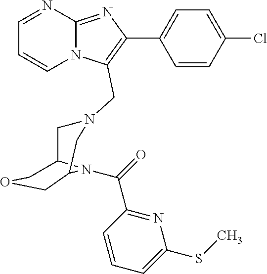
C1=CN2C(=NC(C3=CC=C(Cl)C=C3)=C2CN2CC3N(C(=O)C4=NC(SC)=CC=C4)C(COC3)C2)N=C1
